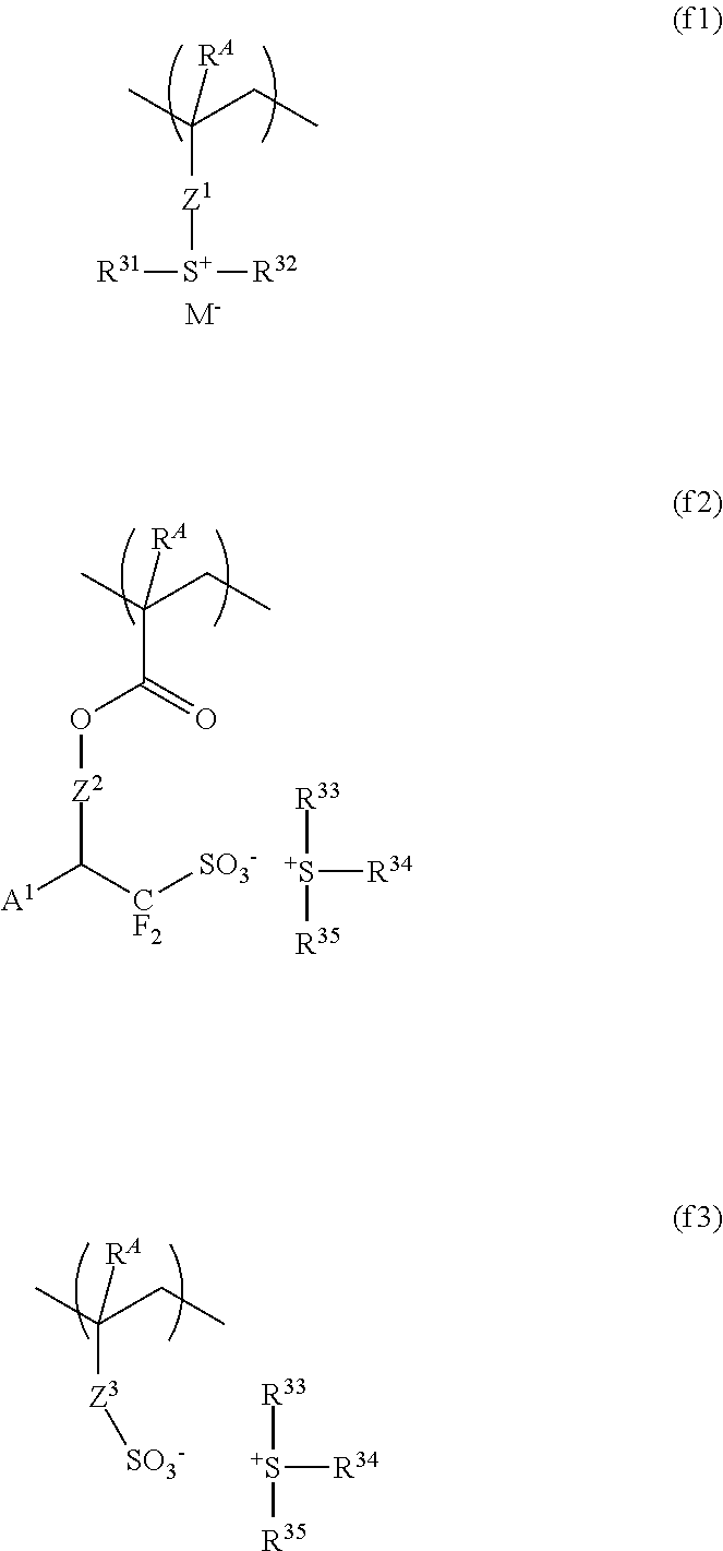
C([Z1][S+]([R32])[R31])(C)(CC)[RA].[M-].C(C(=O)O[Z2]C([A1])[CF2][SO3-])(C)(CC)[RA].[S+]([R34])([R35])[R33].C([Z3][SO3-])(C)(CC)[RA].[S+]([R34])([R35])[R33]
